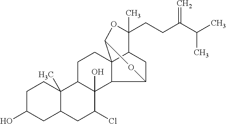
C1C(O)CC2C(C)(C1)C1C(O)(C(Cl)C2)C2C3(CC1)C1CC2OC3OC1(CCC(C(C)C)=C)C
